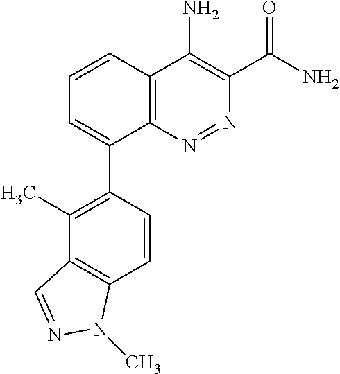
C1=CC2=C(C(C3=C(C)C4=C(C=C3)N(C)N=C4)=C1)N=NC(C(N)=O)=C2N
